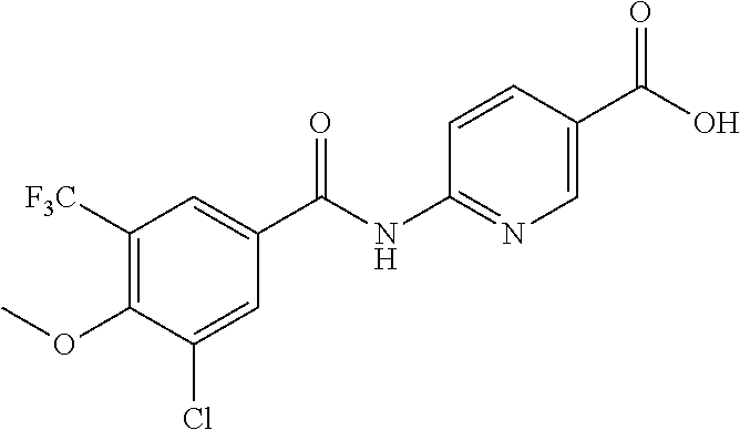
C1([F3C])=C(OC)C(Cl)=CC(C(NC2=NC=C(C(O)=O)C=C2)=O)=C1
